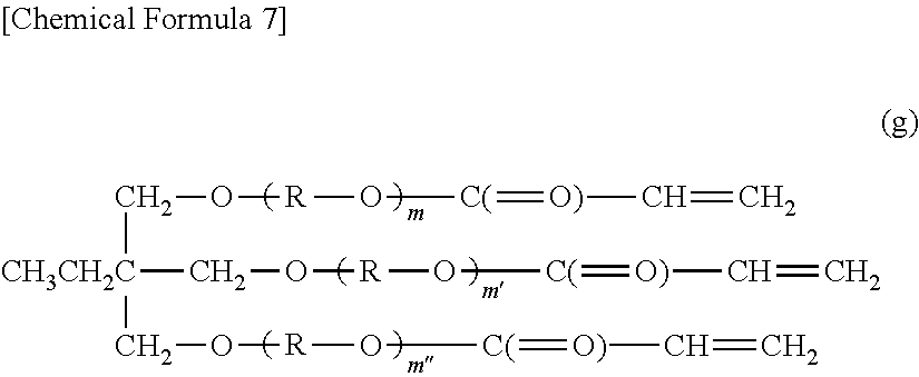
C([CH3CH2C](CO[R]O[C(]=[O)]C=C)CO[R]O[C(]=[O)]C=C)O[R]O[C(]=[O)]C=C
